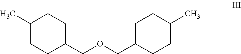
C1C(C)CCC(COCC2CCC(C)CC2)C1
